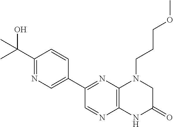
C12=C(N=C(C3=CN=C(C(O)(C)C)C=C3)C=N1)N(CCCOC)CC(=O)N2
